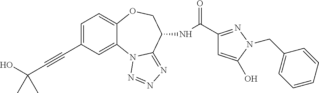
C1=C(C#CC(O)(C)C)C=C2C(=C1)OCC(NC(C1=NN(CC3=CC=CC=C3)C(O)=C1)=O)C1=NN=NN21
